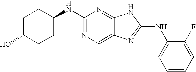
C1(NC2CCC(O)CC2)=NC=C2C(=N1)NC(NC1=CC=CC=C1F)=N2
